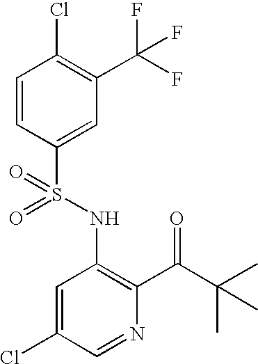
C1=CC(S(NC2=C(C(=O)C(C)(C)C)N=CC(Cl)=C2)(=O)=O)=CC(C(F)(F)F)=C1Cl
